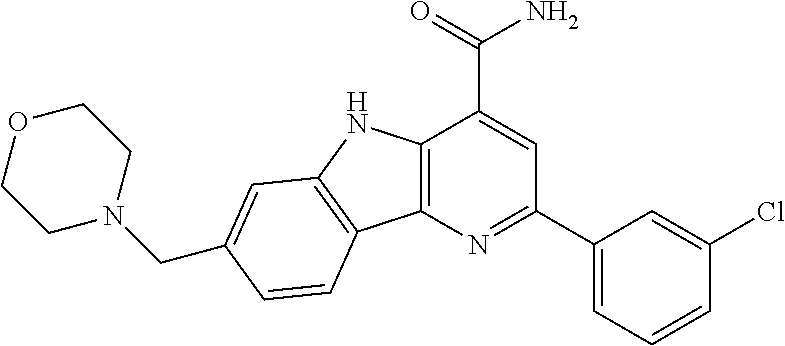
C12=C(N=C(C3=CC=CC(Cl)=C3)C=C1C(=O)N)C1=C(N2)C=C(CN2CCOCC2)C=C1
